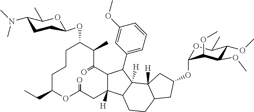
C1C(CC)OC(=O)CC2([H])C(C(=O)C(C)C(OC3CCC(N(C)C)C(C)O3)CC1)C(C1=CC=CC(OC)=C1)C1([H])C2CCC2C1([H])CC(OC1OC(C)C(OC)C(OC)C1OC)C2
